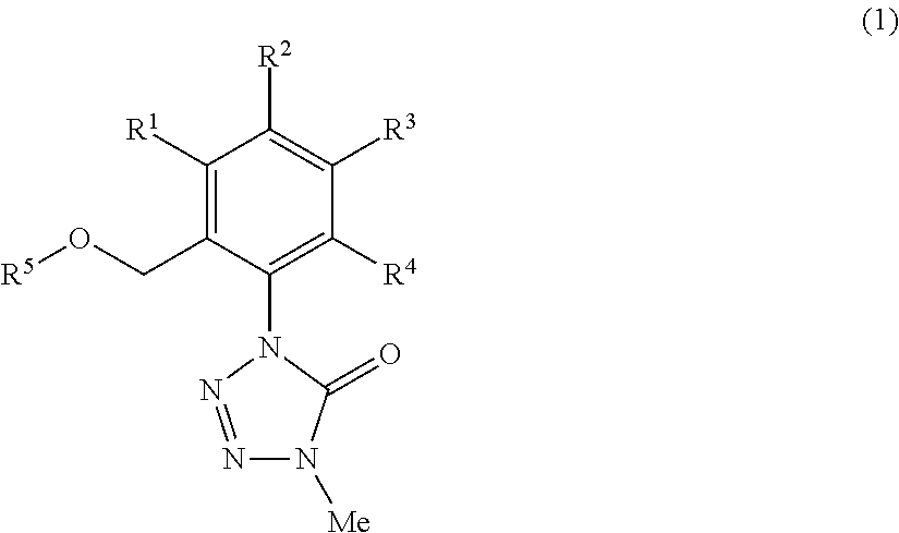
C1([R1])=C(CO[R5])C(N2C(=O)N([Me])N=N2)=C([R4])C([R3])=C1[R2]
